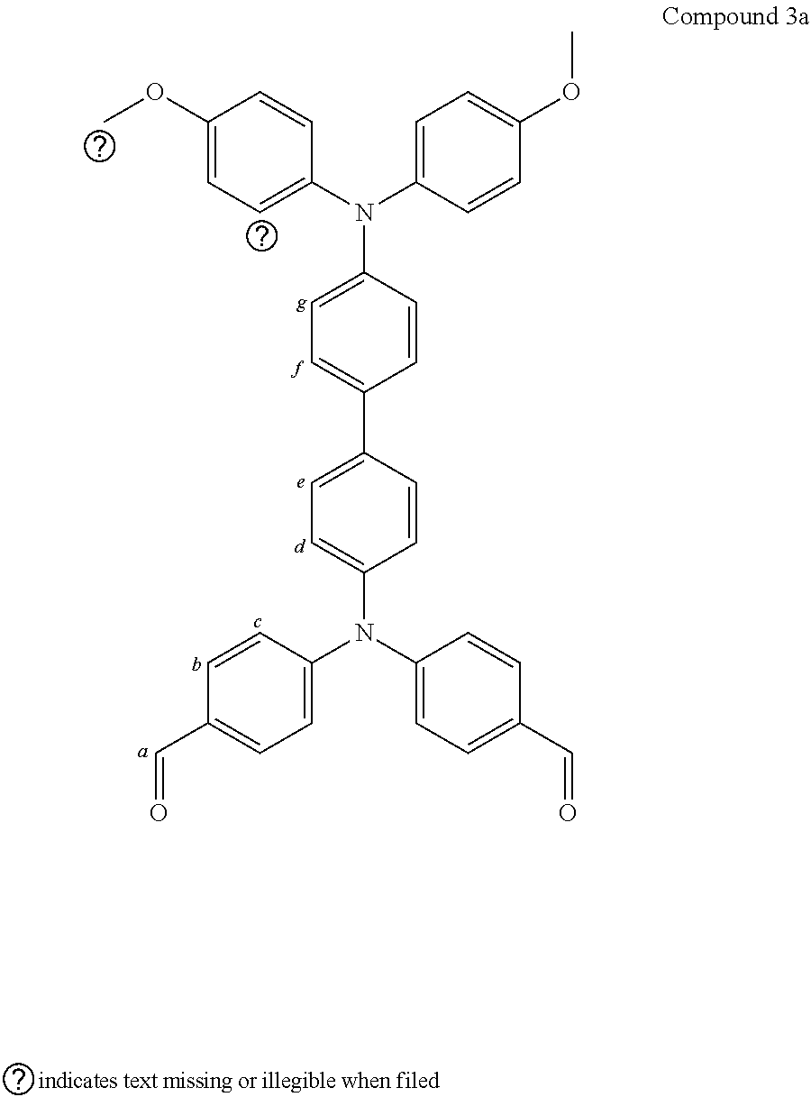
C1(C2=CC=C(N(C3=CC=C(C=O)C=C3)C3=CC=C(C=O)C=C3)C=C2)=CC=C(N(C2=CC=C(OC)C=C2)C2=CC=C(OC)C=C2)C=C1
